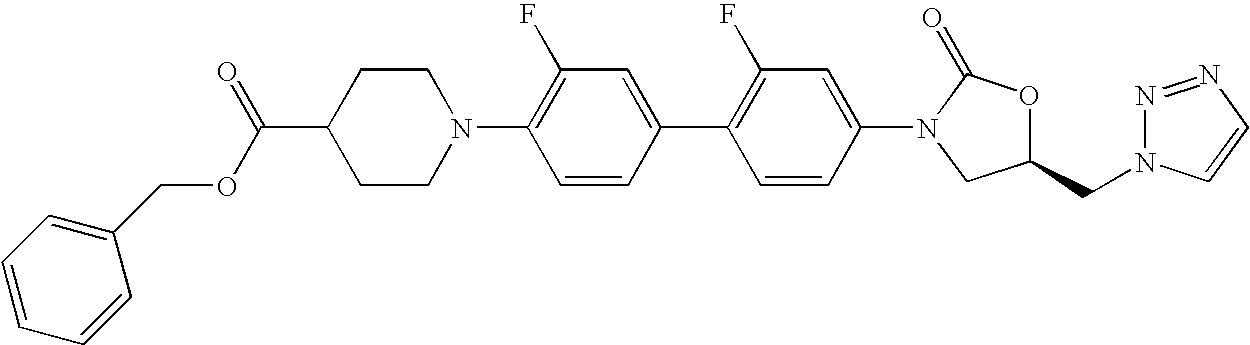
C1CN(C2=C(F)C=C(C3=C(F)C=C(N4C(=O)OC(CN5N=NC=C5)C4)C=C3)C=C2)CCC1C(OCC1=CC=CC=C1)=O
